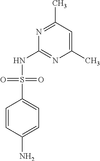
C1(C)=NC(NS(=O)(=O)C2=CC=C(N)C=C2)=NC(C)=C1
